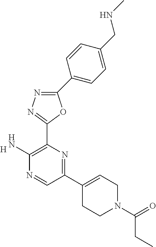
C1(C2=CCN(C(=O)CC)CC2)=NC(C2=NN=C(C3=CC=C(CNC)C=C3)O2)=C(N)N=C1.[H]
